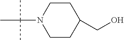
C1CN(C(C)(C)C)CCC1CO
